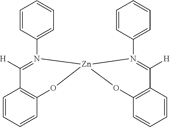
C1=CC(N2=C([H])C3=C(C=CC=C3)O[Zn]23N(C2=CC=CC=C2)=C([H])C2=C(C=CC=C2)O3)=CC=C1
